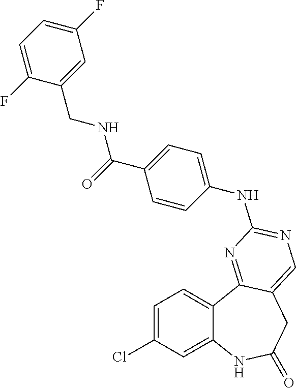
C1=C(Cl)C=C2C(=C1)C1=NC(NC3=CC=C(C(=O)NCC4=CC(F)=CC=C4F)C=C3)=NC=C1CC(=O)N2
